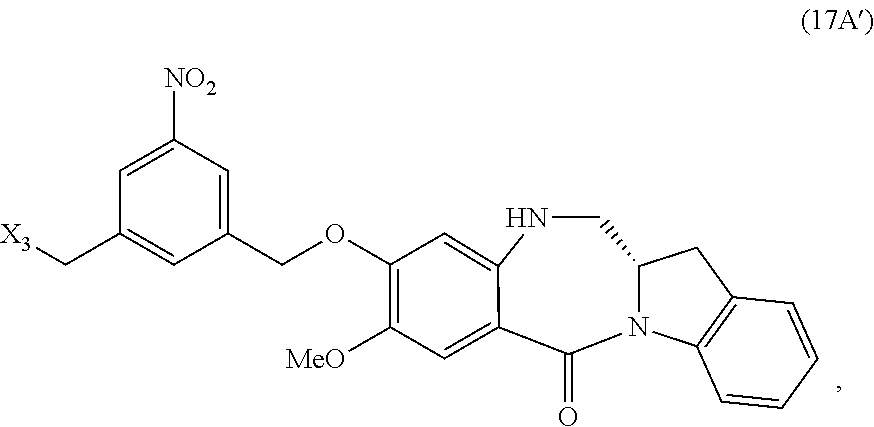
N1CC2N(C(=O)C3=CC([MeO])=C(OCC4=CC([NO2])=CC(C[X3])=C4)C=C13)C1=C(C2)C=CC=C1
